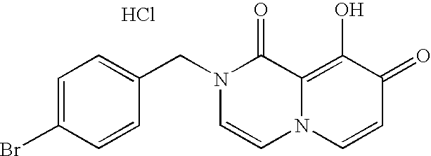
C1=C(Br)C=CC(CN2C=CN3C(=C(O)C(=O)C=C3)C2=O)=C1.Cl
